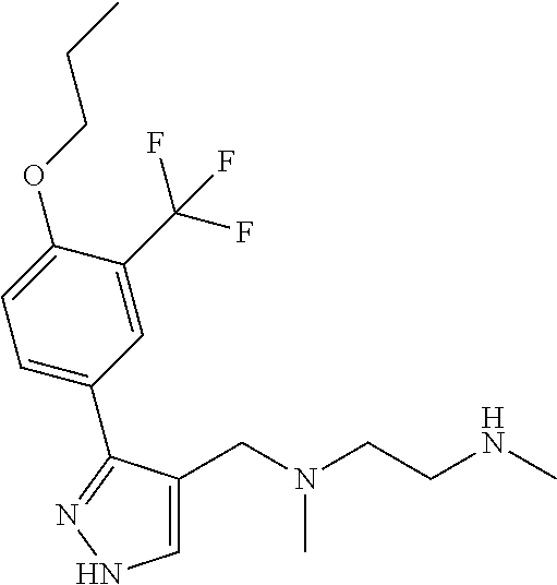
C1(CN(CCNC)C)=CNN=C1C1=CC=C(OCCC)C(C(F)(F)F)=C1
